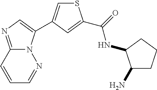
C1=CC2=NC=C(C3=CSC(C(=O)NC4C(N)CCC4)=C3)N2N=C1
